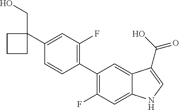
C1(C2(CO)CCC2)=CC(F)=C(C2=C(F)C=C3C(=C2)C(C(O)=O)=CN3)C=C1
